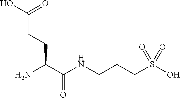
NC(C(NCCCS(O)(=O)=O)=O)CCC(O)=O
